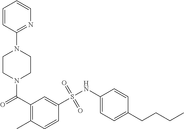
N1(C(C2=C(C)C=CC(S(NC3=CC=C(CCCC)C=C3)(=O)=O)=C2)=O)CCN(C2=NC=CC=C2)CC1
